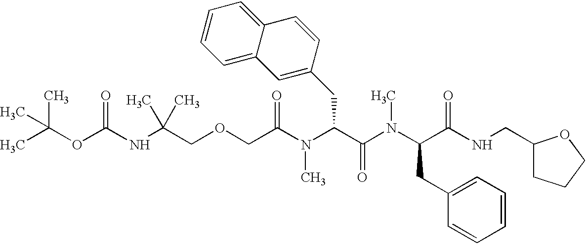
CC(OC(NC(COCC(N(C(C(N(C(C(NCC1CCCO1)=O)CC1=CC=CC=C1)C)=O)CC1=CC2=CC=CC=C2C=C1)C)=O)(C)C)=O)(C)C
